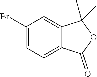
C12=CC(Br)=CC=C1C(=O)OC2(C)C
